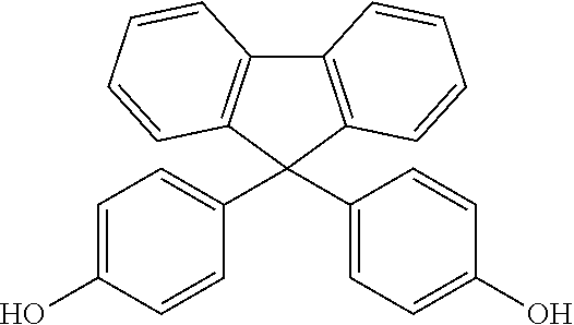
C1=C(O)C=CC(C2(C3=CC=C(O)C=C3)C3=C(C4=C2C=CC=C4)C=CC=C3)=C1
